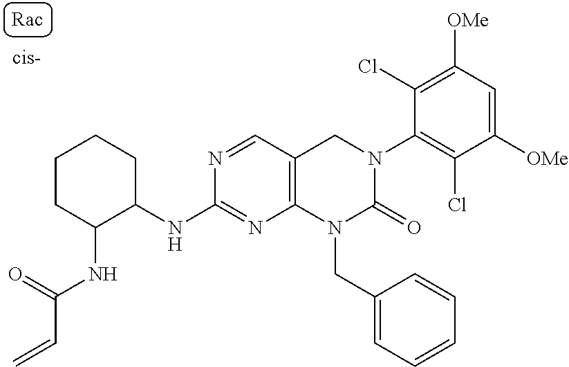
C1(NC2C(NC(=O)C=C)CCCC2)=NC2=C(CN(C3=C(Cl)C([OMe])=CC([OMe])=C3Cl)C(=O)N2CC2=CC=CC=C2)C=N1
